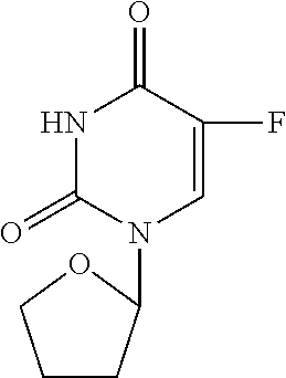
C1CC(N2C=C(F)C(=O)NC2=O)OC1
